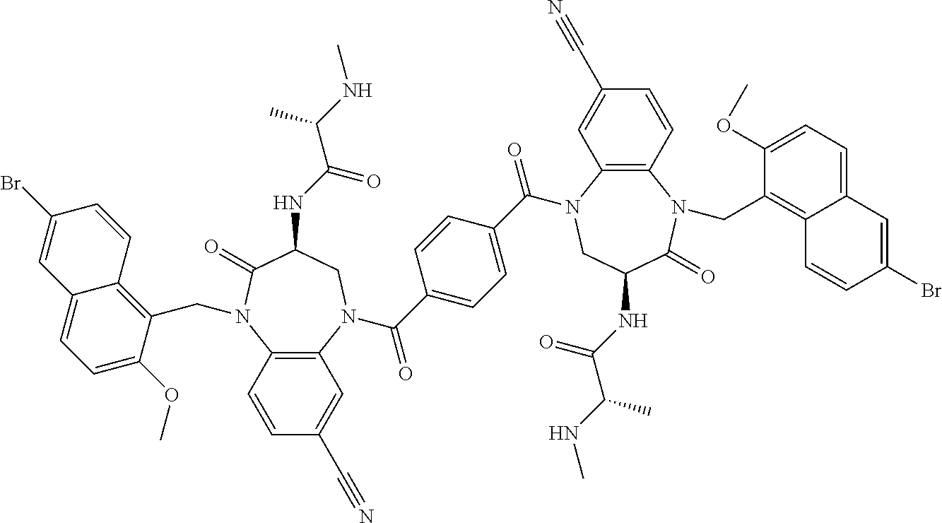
C12=C(C=CC(C#N)=C1)N(CC1=C3C(=CC=C1OC)C=C(Br)C=C3)C(=O)C(NC(C(NC)C)=O)CN2C(C1=CC=C(C(=O)N2C3=C(N(CC4=C5C(=CC=C4OC)C=C(Br)C=C5)C(=O)C(NC(C(C)NC)=O)C2)C=CC(C#N)=C3)C=C1)=O
